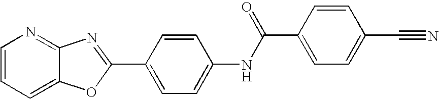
C1=CC=C2C(=N1)N=C(C1=CC=C(NC(=O)C3=CC=C(C#N)C=C3)C=C1)O2
